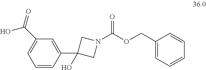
C1=CC(C2(O)CN(C(OCC3=CC=CC=C3)=O)C2)=CC(C(O)=O)=C1
